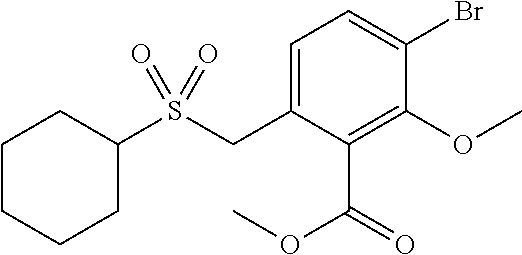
C1CCCC(S(CC2=CC=C(Br)C(OC)=C2C(=O)OC)(=O)=O)C1
